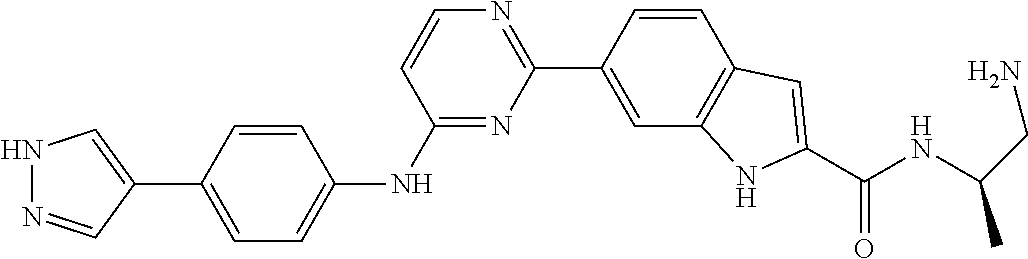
C1=CC(C2=NC=CC(NC3=CC=C(C4=CNN=C4)C=C3)=N2)=CC2=C1C=C(C(NC(CN)C)=O)N2
